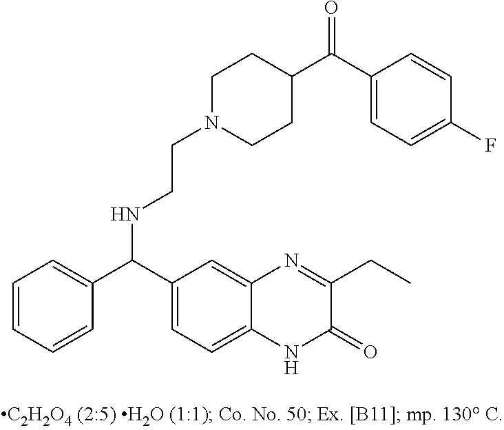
C1=CC=CC(C(C2=CC=C3C(=C2)N=C(CC)C(=O)N3)NCCN2CCC(C(C3=CC=C(F)C=C3)=O)CC2)=C1
